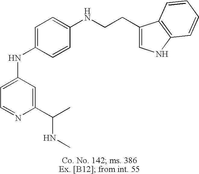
C1=C(NC2=CC=C(NCCC3=CNC4=C3C=CC=C4)C=C2)C=C(C(NC)C)N=C1
